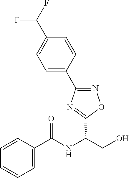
C1(C2=NOC(C(NC(C3=CC=CC=C3)=O)CO)=N2)=CC=C(C(F)F)C=C1
